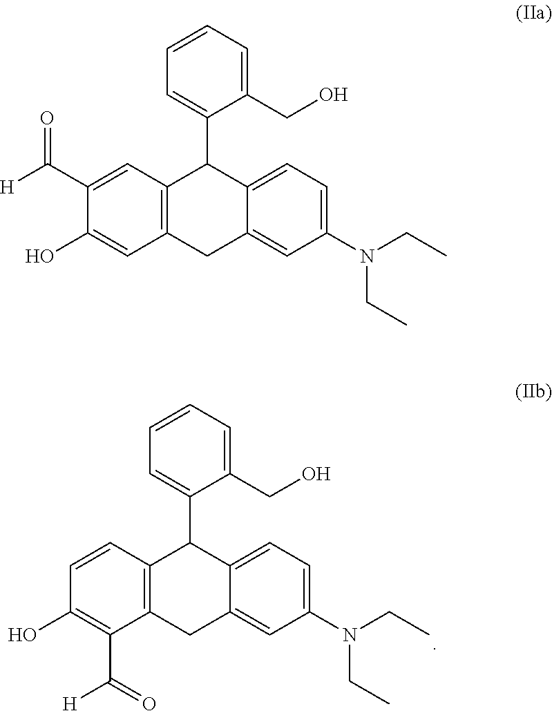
C1=CC=C(CO)C(C2C3=C(CC4=CC(N(CC)CC)=CC=C24)C(C([H])=O)=C(O)C=C3)=C1.C1=CC=C(CO)C(C2C3=C(CC4=CC(N(CC)CC)=CC=C24)C=C(O)C(C(=O)[H])=C3)=C1
